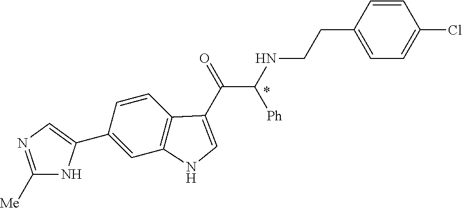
C1(C2=CN=C([Me])N2)=CC2=C(C=C1)C(C(=O)C(NCCC1=CC=C(Cl)C=C1)[Ph])=CN2
